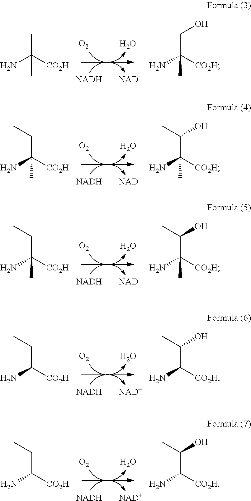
[O2].O.[NADH].[NAD+].NC([CO2H])(C)C.NC([CO2H])(CO)C.[O2].O.[NADH].[NAD+].NC([CO2H])(CC)C.NC([CO2H])(C(O)C)C.[O2].O.[NADH].[NAD+].NC([CO2H])(CC)C.NC([CO2H])(C(O)C)C.[O2].O.[NADH].[NAD+].NC([CO2H])CC.NC([CO2H])C(O)C.[O2].O.[NADH].[NAD+].NC([CO2H])CC.NC([CO2H])C(O)C
